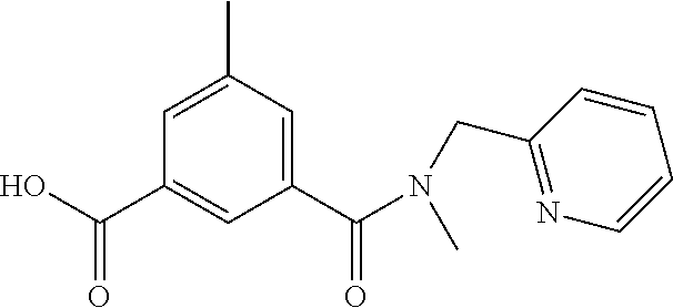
C1=C(C)C=C(C(N(CC2=NC=CC=C2)C)=O)C=C1C(O)=O
